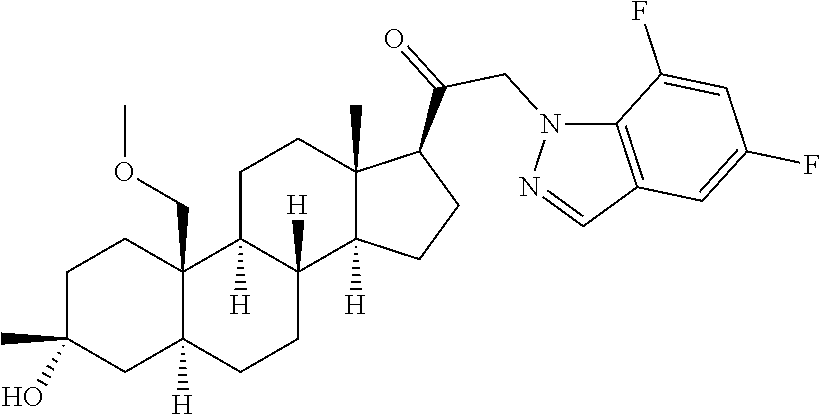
C1C(C)(O)CC2([H])C(COC)(C1)C1([H])C([H])(CC2)C2([H])C(C)(CC1)C(C(=O)CN1C3=C(C=N1)C=C(F)C=C3F)CC2
